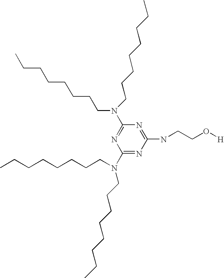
C1(N(CCCCCCCC)CCCCCCCC)=NC(NCCO[H])=NC(N(CCCCCCCC)CCCCCCCC)=N1
